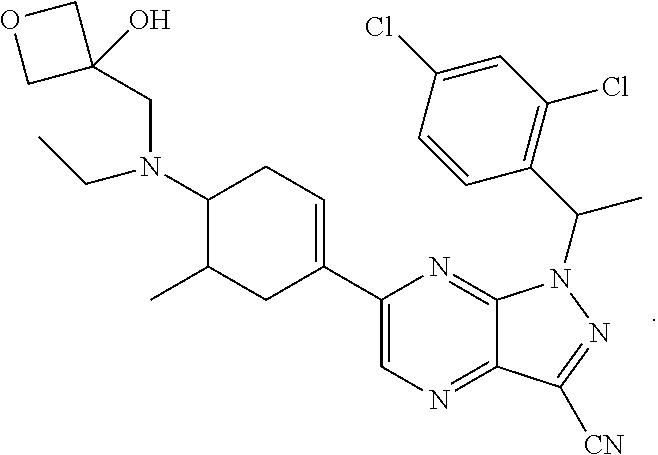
N1=C2C(=NC=C1C1=CCC(N(CC)CC3(O)COC3)C(C)C1)C([CN])=NN2C(C1=C(Cl)C=C(Cl)C=C1)C
